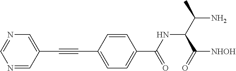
N1=CC(C#CC2=CC=C(C(=O)NC(C(=O)[NHOH])C(N)C)C=C2)=CN=C1
